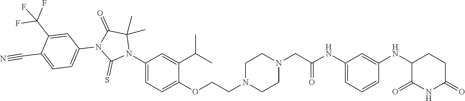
C1=C(NC(CN2CCN(CCOC3=CC=C(N4C(C)(C)C(=O)N(C5=CC=C(C#N)C(C(F)(F)F)=C5)C4=S)C=C3C(C)C)CC2)=O)C=C(NC2C(=O)NC(=O)CC2)C=C1
